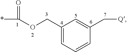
O=C(*)OCC1=CC=CC(C[Q])=C1
